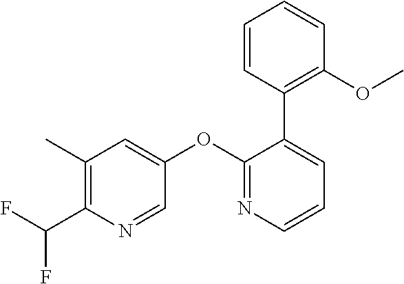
C1(C(F)F)=C(C)C=C(OC2=NC=CC=C2C2=C(OC)C=CC=C2)C=N1
